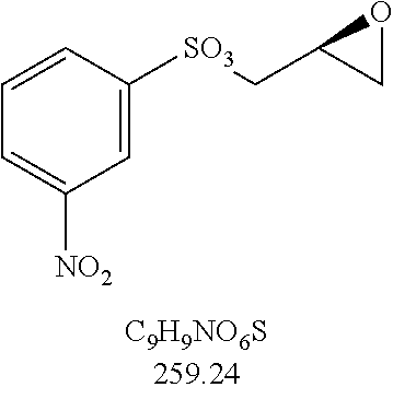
C1=CC([SO3]CC2CO2)=CC([NO2])=C1
